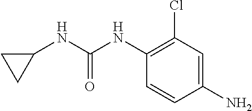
C1(NC(NC2CC2)=O)=C(Cl)C=C(N)C=C1
